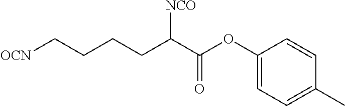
C(CCC(C(OC1=CC=C(C)C=C1)=O)[NCO])C[OCN]
